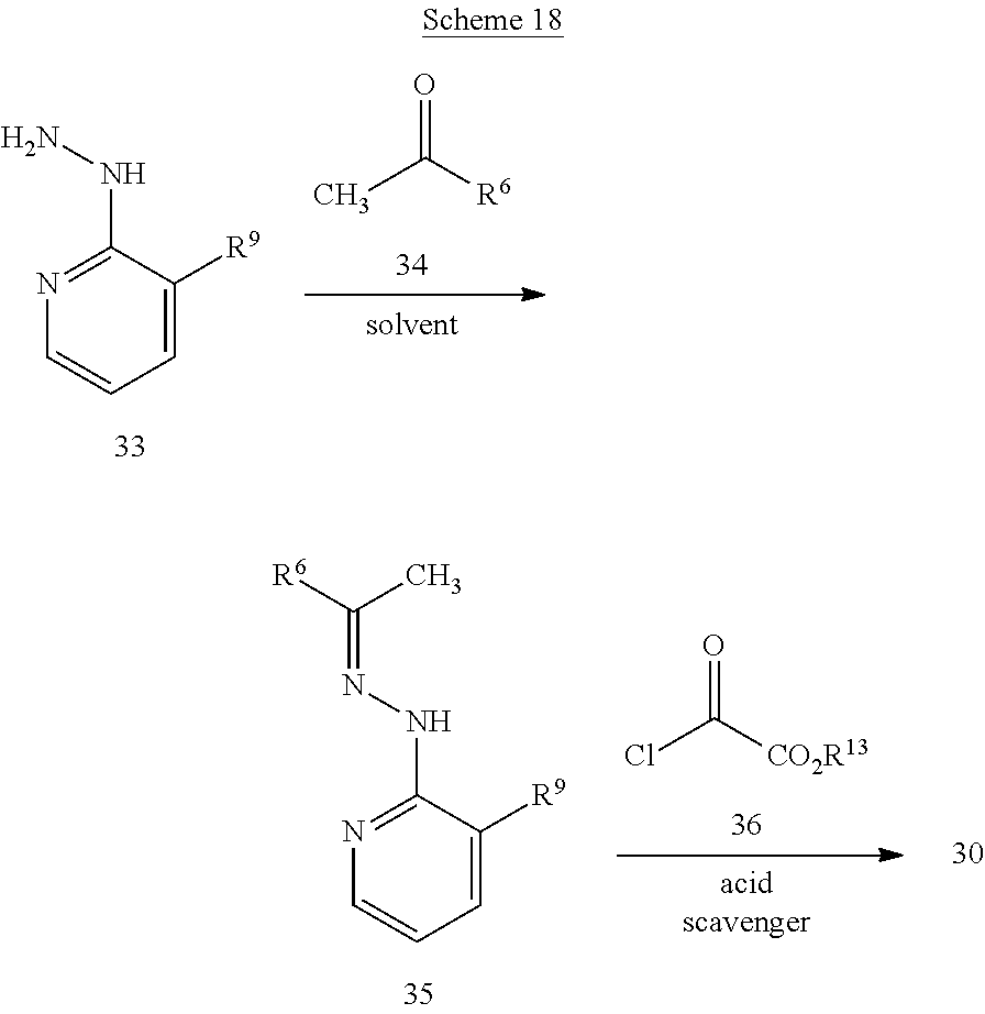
C1(NN)=NC=CC=C1[R9].CC([R6])=O.ClC([CO2R13])=O.C1(NN=C([R6])C)=NC=CC=C1[R9]
